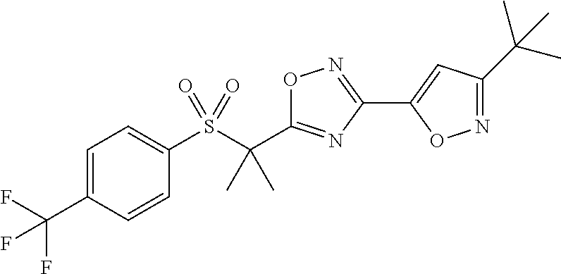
O1C(C(S(C2=CC=C(C(F)(F)F)C=C2)(=O)=O)(C)C)=NC(C2=CC(C(C)(C)C)=NO2)=N1
